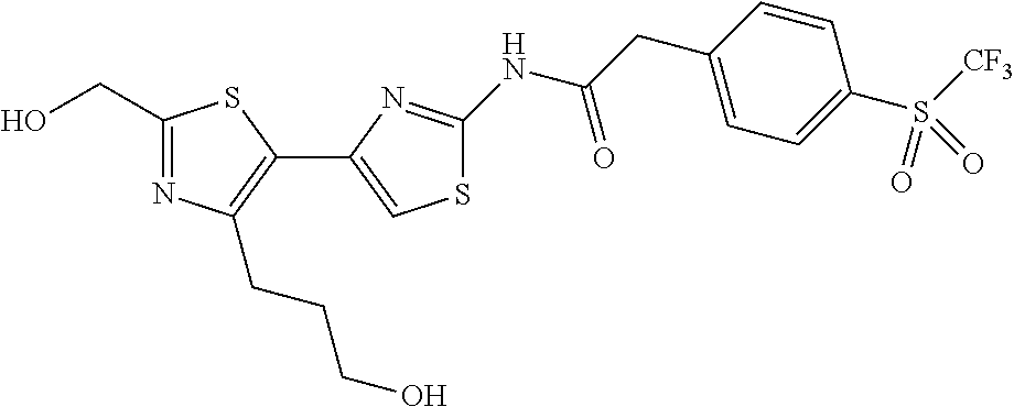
C1(CO)=NC(CCCO)=C(C2=CSC(NC(CC3=CC=C(S(=O)([CF3])=O)C=C3)=O)=N2)S1
